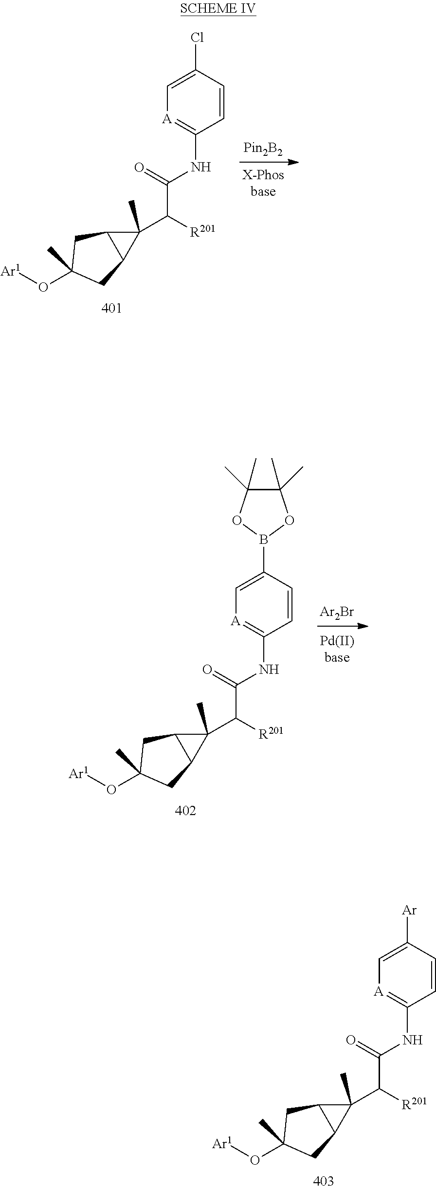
[X-Phosbase].[Pin2B2].C1(C)(C([R201])C(=O)NC2=[A]C=C(Cl)C=C2)C2C1CC(C)(O[Ar1])C2.C1(C)(C([R201])C(=O)NC2=[A]C=C(B3OC(C)(C)C(C)(C)O3)C=C2)C2C1CC(C)(O[Ar1])C2.[Ar2Br].C1(C)(C([R201])C(=O)NC2=[A]C=C([Ar])C=C2)C2C1CC(C)(O[Ar1])C2
